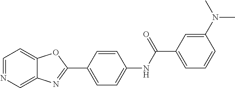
C1=NC=C2C(=C1)OC(C1=CC=C(NC(C3=CC=CC(N(C)C)=C3)=O)C=C1)=N2
